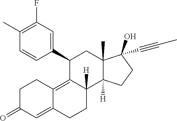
C1(C)=C(F)C=C(C2C3=C4C(=CC(=O)CC4)CCC3([H])C3([H])C(C)(C2)C(O)(C#CC)CC3)C=C1
